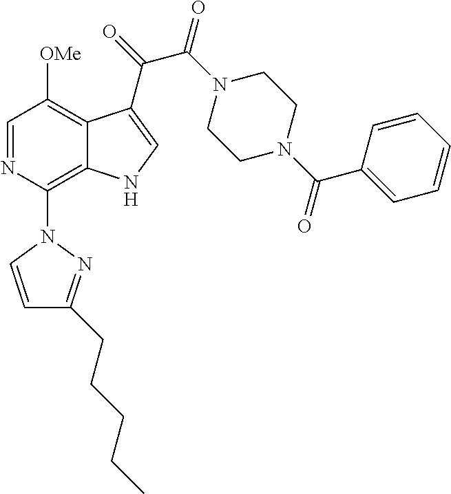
C1=NC(N2C=CC(CCCCC)=N2)=C2C(=C1[OMe])C(C(=O)C(N1CCN(C(C3=CC=CC=C3)=O)CC1)=O)=CN2
